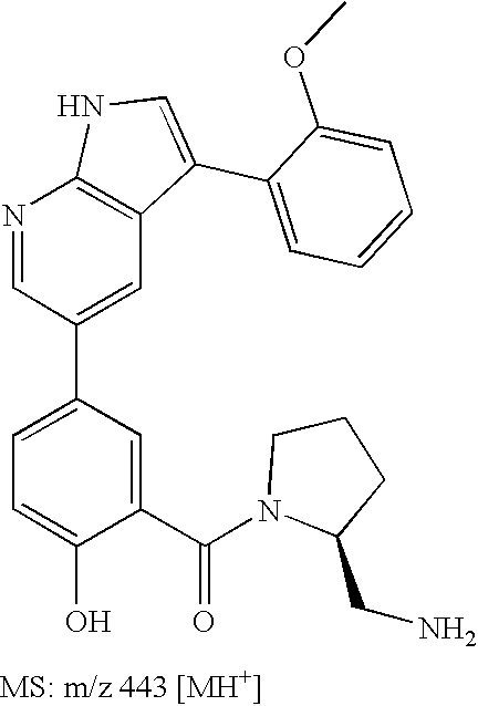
N1=CC(C2=CC=C(O)C(C(N3CCCC3CN)=O)=C2)=CC2=C1NC=C2C1=CC=CC=C1OC
